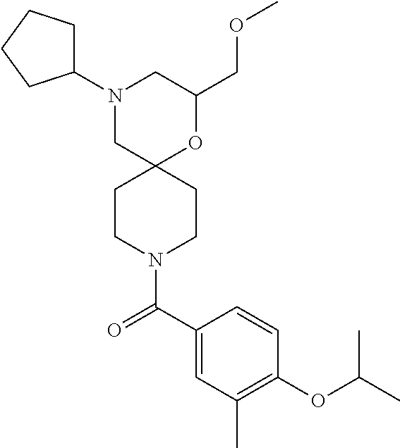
C1(COC)OC2(CN(C3CCCC3)C1)CCN(C(C1=CC(C)=C(OC(C)C)C=C1)=O)CC2
